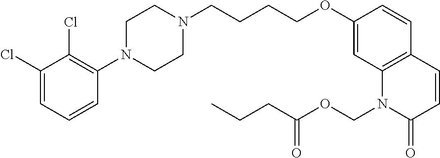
C1(Cl)=CC=CC(N2CCN(CCCCOC3=CC4=C(C=C3)C=CC(=O)N4COC(CCC)=O)CC2)=C1Cl
